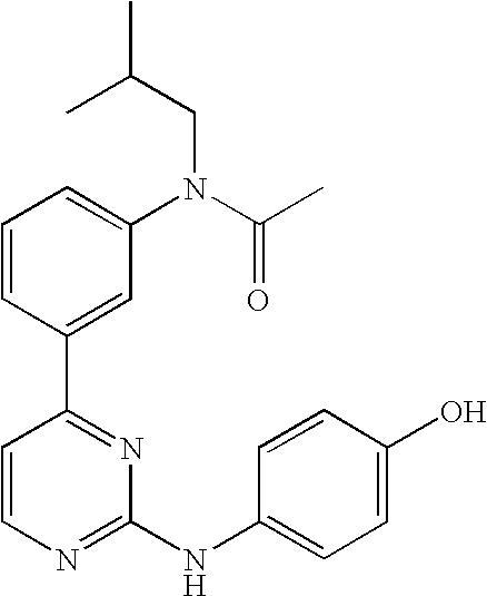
C1=CC(C2=NC(NC3=CC=C(O)C=C3)=NC=C2)=CC(N(CC(C)C)C(C)=O)=C1
